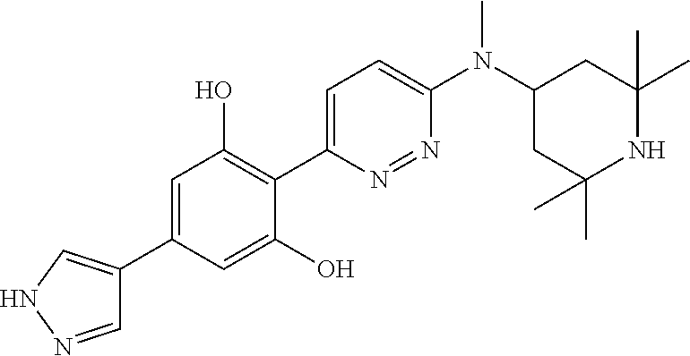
C1=C(C2=CNN=C2)C=C(O)C(C2=CC=C(N(C3CC(C)(C)NC(C)(C)C3)C)N=N2)=C1O
